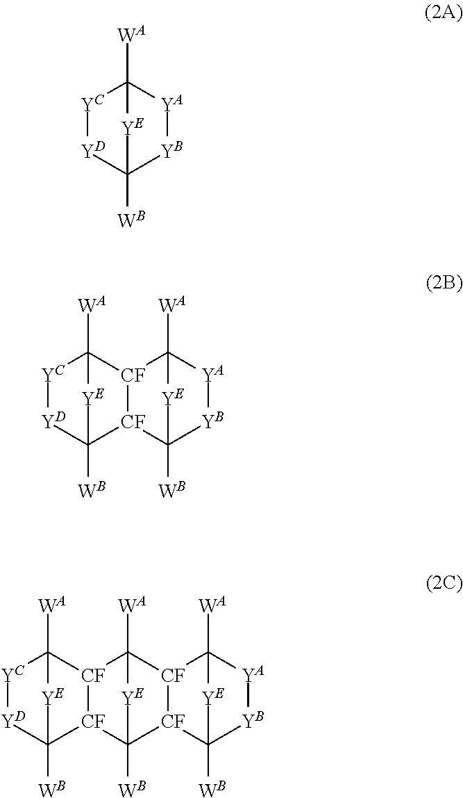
[YD]1[YC]C2([WA])[YA][YB]C1([WB])[YE]2.[YC]1[YD]C2([WB])[CF]3[CF](C1([WA])[YE]2)C1([WA])[YA][YB]C3([WB])[YE]1.[YC]1[YD]C2([WB])[CF]3[CF](C1([WA])[YE]2)C1([WA])[CF]2[CF](C3([WB])[YE]1)C1([WB])[YB][YA]C2([WA])[YE]1
